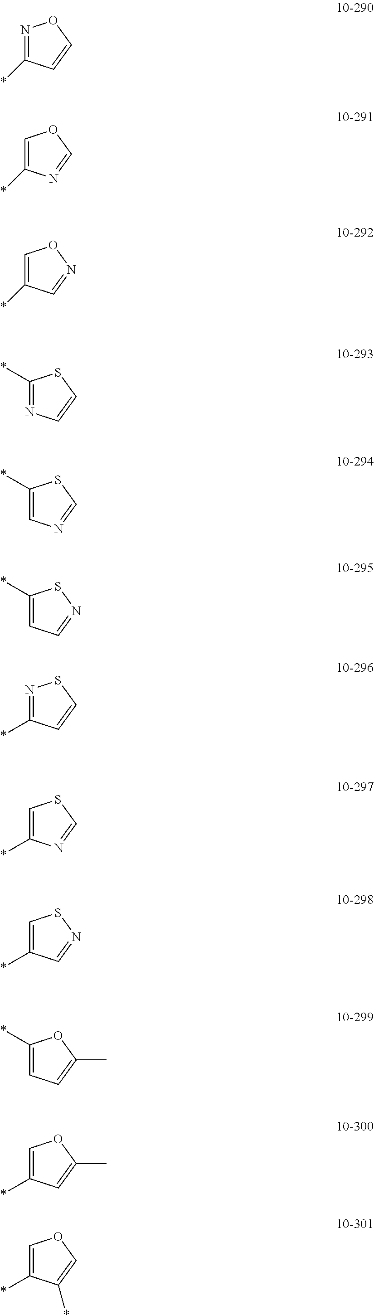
C1(*)=NC=CS1.N1=C(*)C=CO1.N1=C(*)C=CS1.C1(*)=CC=C(C)O1.C1=C(*)C=C(C)O1.C1=C(*)N=CO1.C1=C(*)C=NO1.C1(*)=CN=CS1.C1(*)=CC=NS1.C1=C(*)N=CS1.C1=C(*)C=NS1.C1=C(*)C(*)=CO1
